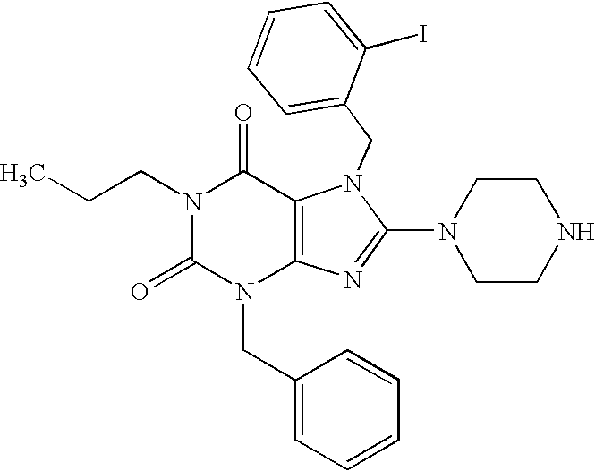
N1(CCC)C(=O)N(CC2=CC=CC=C2)C2=C(C1=O)N(CC1=CC=CC=C1I)C(N1CCNCC1)=N2
